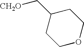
C1(C[CH2O])CCOCC1
